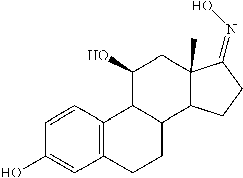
C1=CC2=C(C=C1O)CCC1C2C(O)CC2(C)C1CCC2=NO
